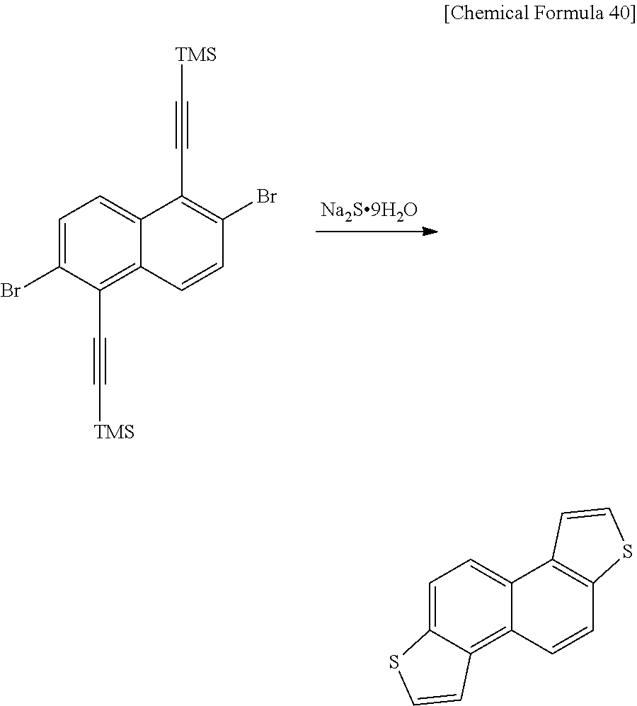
C1=C(Br)C(C#C[TMS])=C2C(=C1)C(C#C[TMS])=C(Br)C=C2.C1=C2C(=C3C(=C1)C1=C(C=C3)SC=C1)C=CS2
